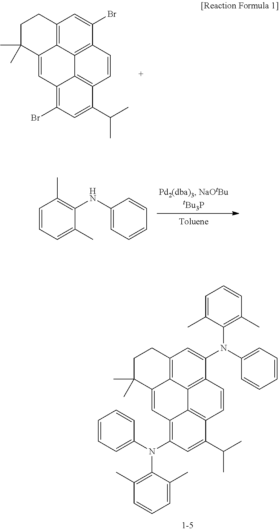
C12=C3C4=C(C(N(C5=C(C)C=CC=C5C)C5=CC=CC=C5)=C1)C=CC1=C4C(=C(N(C4=CC=CC=C4)C4=C(C)C=CC=C4C)C=C1C(C)C)C=C3C(C)(C)CC2.C12=C3C4=C(C(Br)=C1)C=CC1=C4C(=C(Br)C=C1C(C)C)C=C3C(C)(C)CC2.C1=CC=C(C)C(NC2=CC=CC=C2)=C1C
